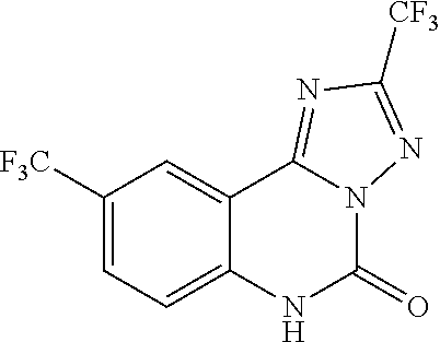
C1([F3C])=CC=C2C(=C1)C1=NC([CF3])=NN1C(=O)N2
